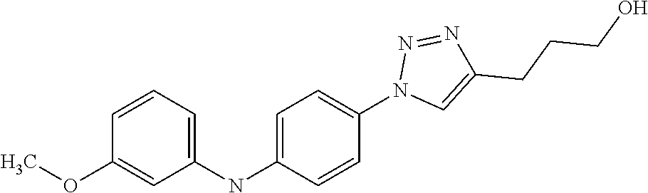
C1(OC)=CC(NC2=CC=C(N3C=C(CCCO)N=N3)C=C2)=CC=C1
